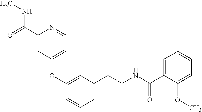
C1(OC2=CC(CCNC(=O)C3=CC=CC=C3OC)=CC=C2)=CC=NC(C(NC)=O)=C1
